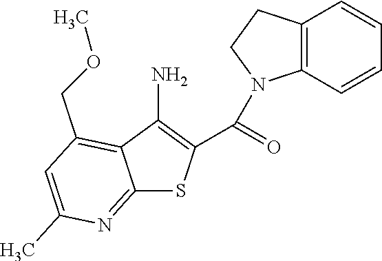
C12=NC(C)=CC(COC)=C1C(N)=C(C(=O)N1C3=C(C=CC=C3)CC1)S2
